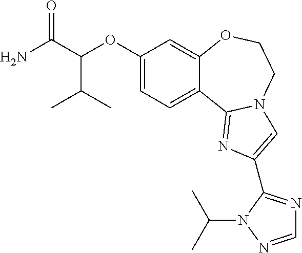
C1(OC(C(N)=O)C(C)C)=CC=C2C(=C1)OCCN1C2=NC(C2=NC=NN2C(C)C)=C1
